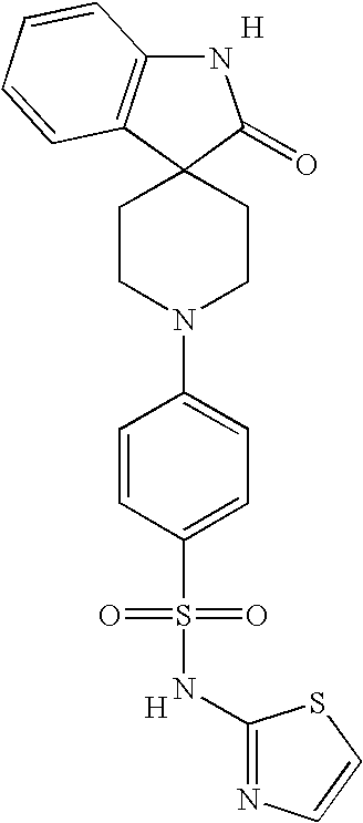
C12=C(NC(=O)C13CCN(C1=CC=C(S(=O)(=O)NC4=NC=CS4)C=C1)CC3)C=CC=C2.[H].[H]
